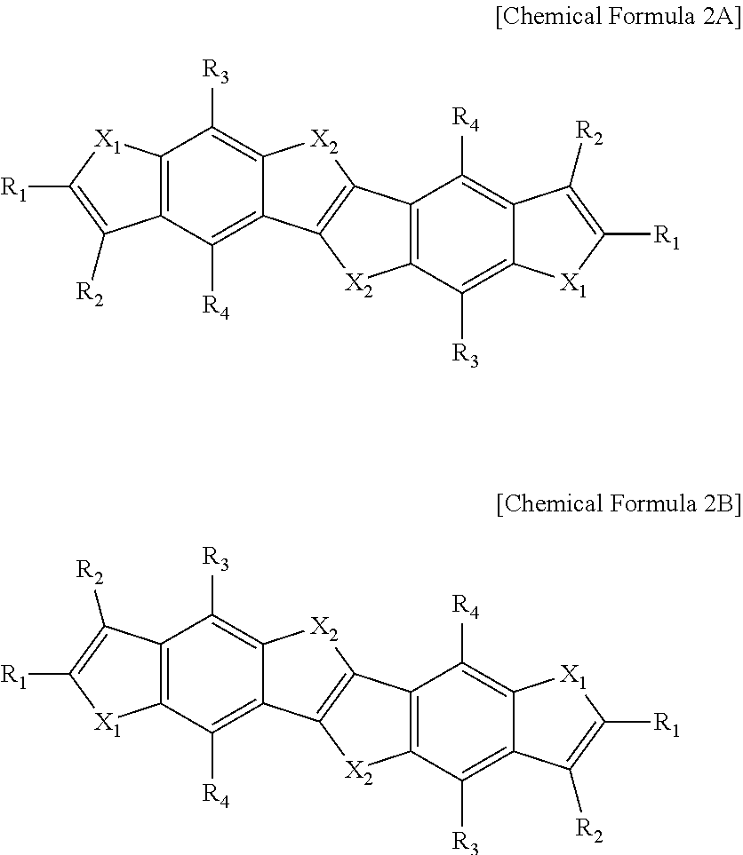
C12=C(C([R4])=C3C(=C1[R3])[X2]C1=C3[X2]C3=C1C([R4])=C1C(=C3[R3])[X1]C([R1])=C1[R2])C([R2])=C([R1])[X1]2.C12=C(C([R3])=C3C(=C1[R4])C1=C([X2]3)C3=C([X2]1)C([R3])=C1C(=C3[R4])[X1]C([R1])=C1[R2])C([R2])=C([R1])[X1]2
